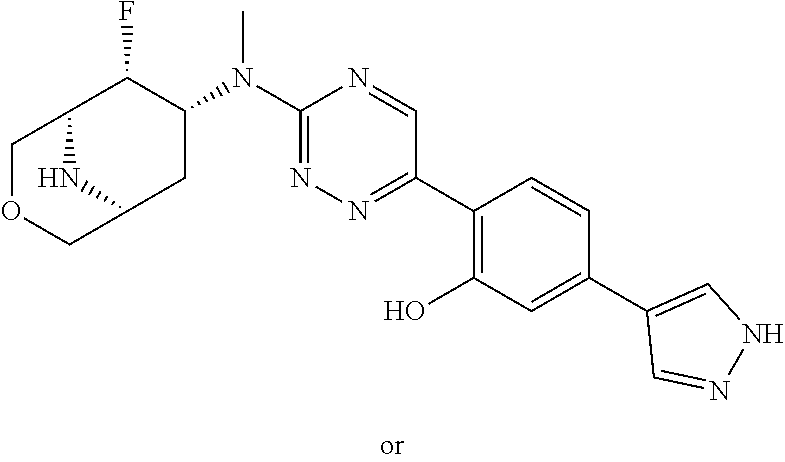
C12C(F)C(N(C3=NN=C(C4=C(O)C=C(C5=CNN=C5)C=C4)C=N3)C)CC(N1)COC2
